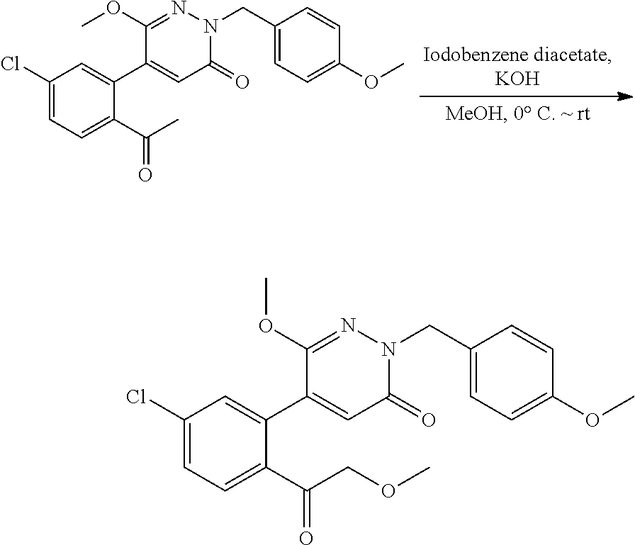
C1(Cl)=CC=C(C(C)=O)C(C2=CC(=O)N(CC3=CC=C(OC)C=C3)N=C2OC)=C1.C1(Cl)=CC=C(C(COC)=O)C(C2=CC(=O)N(CC3=CC=C(OC)C=C3)N=C2OC)=C1
